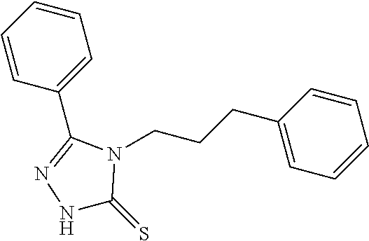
C1=CC=C(C2=NNC(=S)N2CCCC2=CC=CC=C2)C=C1
